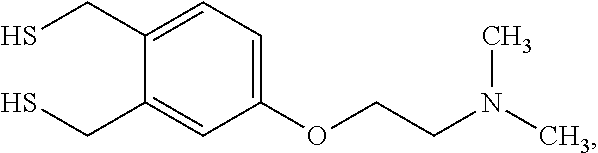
C1(OCCN(C)C)=CC=C(CS)C(CS)=C1
